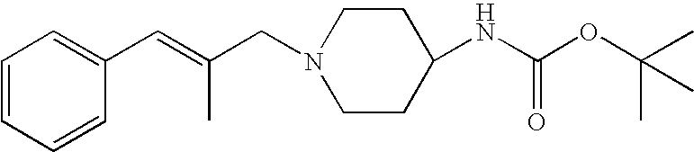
C1=CC=CC(C=C(CN2CCC(NC(OC(C)(C)C)=O)CC2)C)=C1
